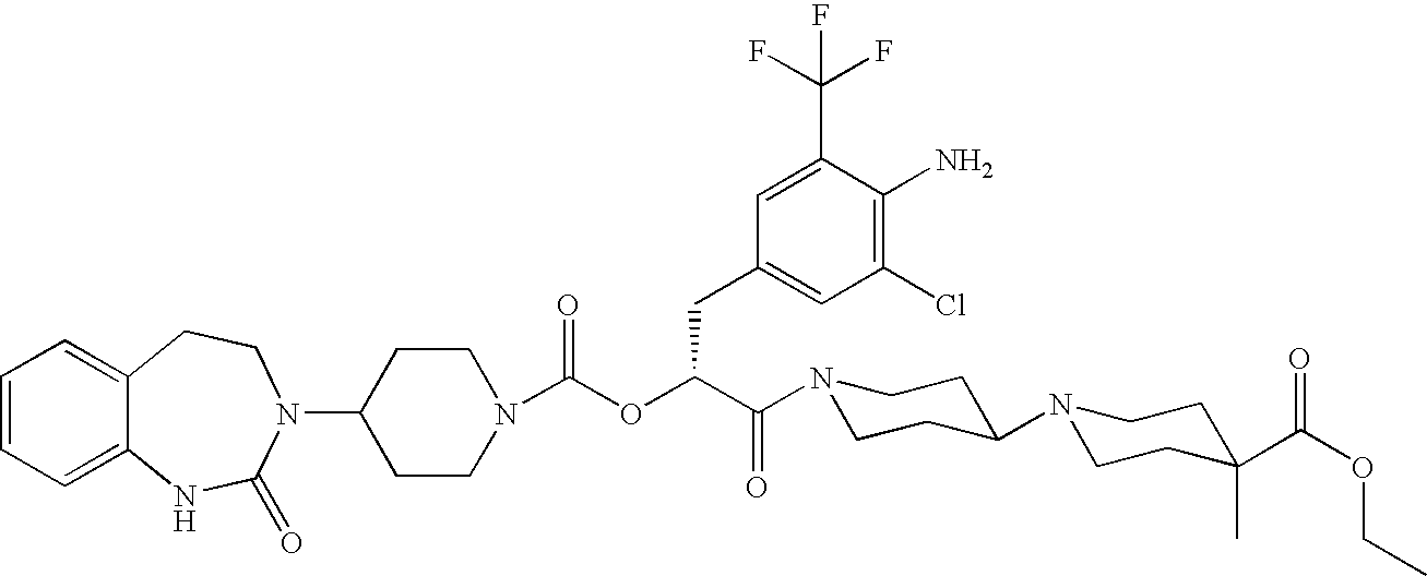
C1(N2C(=O)NC3=CC=CC=C3CC2)CCN(C(OC(C(N2CCC(N3CCC(C(OCC)=O)(C)CC3)CC2)=O)CC2=CC(Cl)=C(N)C(C(F)(F)F)=C2)=O)CC1
